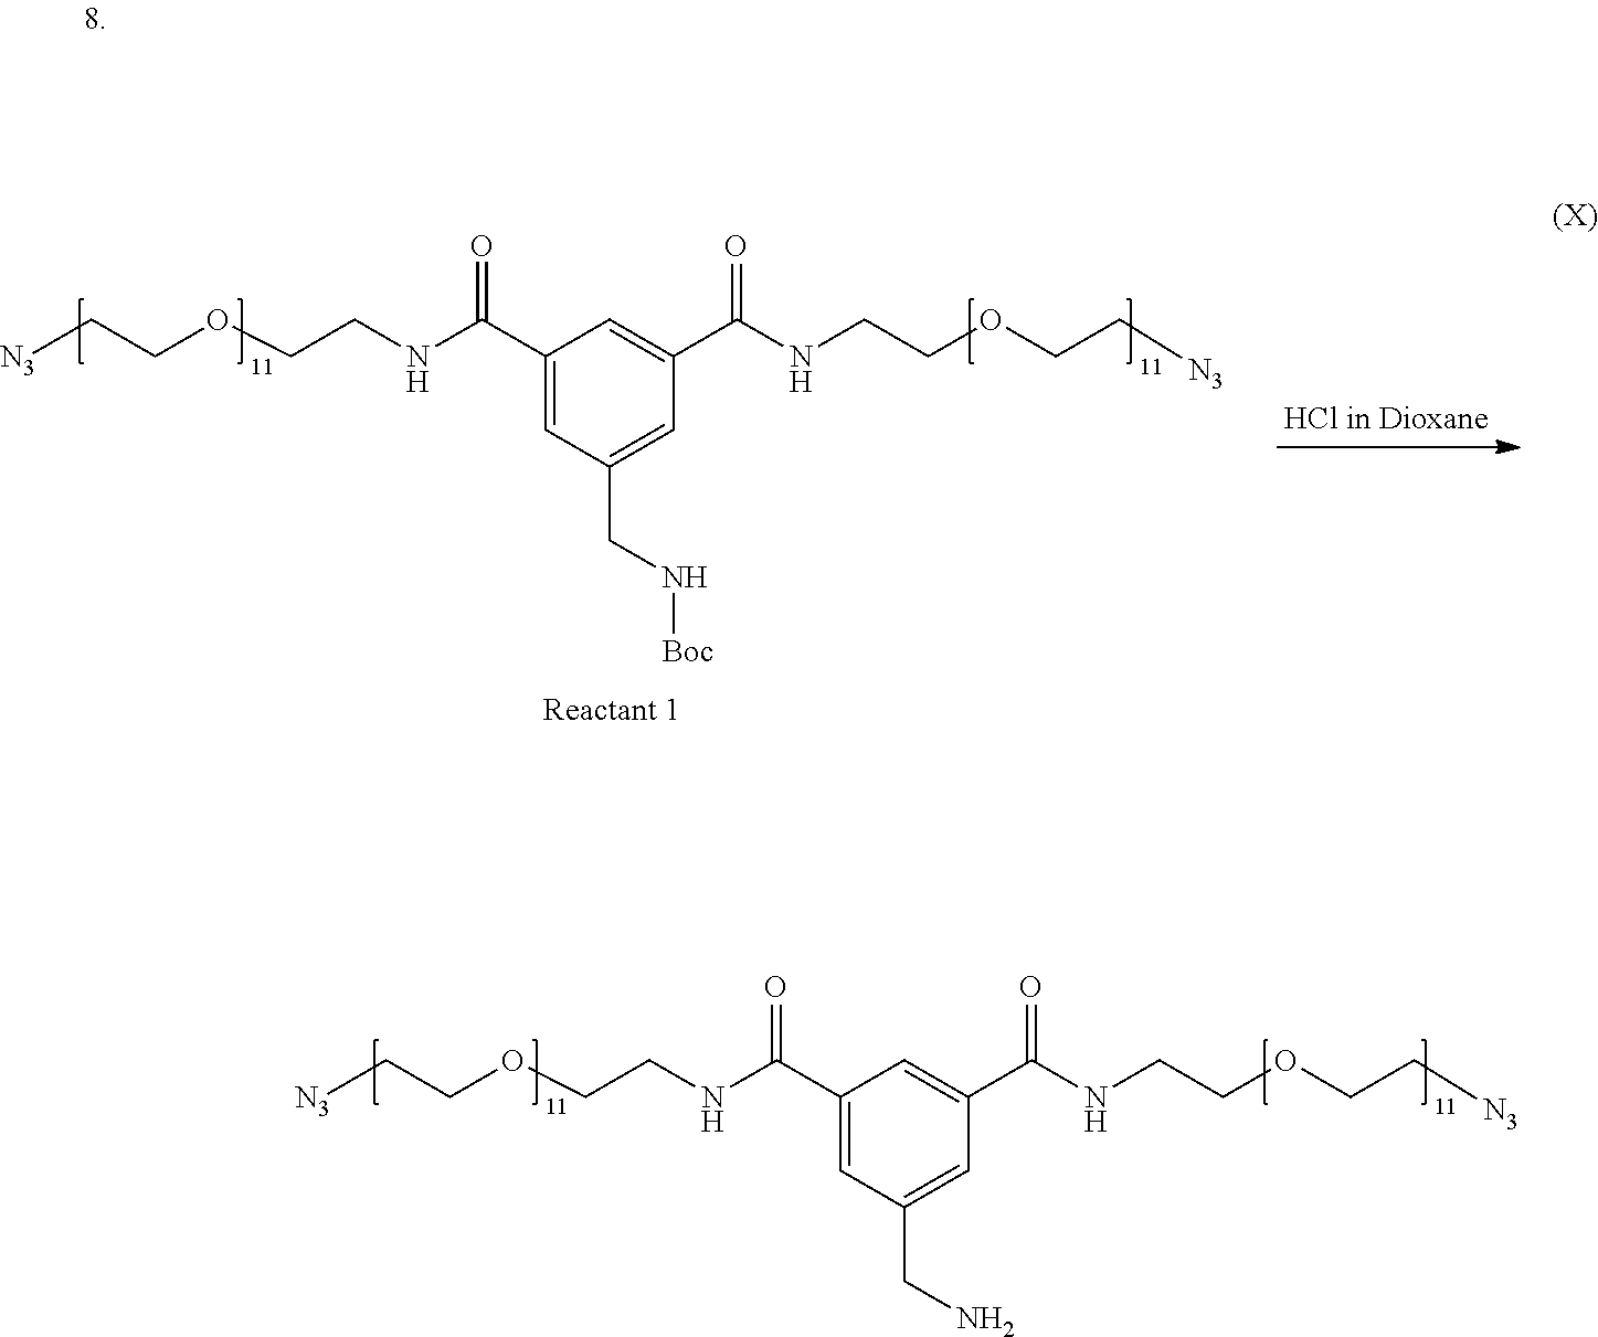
C1=C(C(NCCOCC[N3])=O)C=C(C(NCCOCC[N3])=O)C=C1CN.C1=C(C(NCCOCC[N3])=O)C=C(C(NCCOCC[N3])=O)C=C1CN[Boc]
